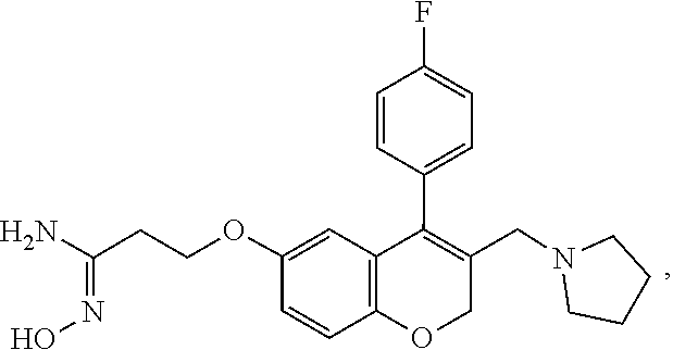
C1CN(CC2=C(C3=CC=C(F)C=C3)C3=C(OC2)C=CC(OCCC(=NO)N)=C3)CC1
